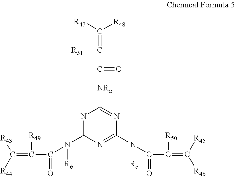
C(=C([R49])C(=O)N(C1=NC([NRa]C(=O)C([R51])=C([R48])[R47])=NC(N(C(C(=C([R45])[R46])[R50])=O)[Rc])=N1)[Rb])([R44])[R43]
